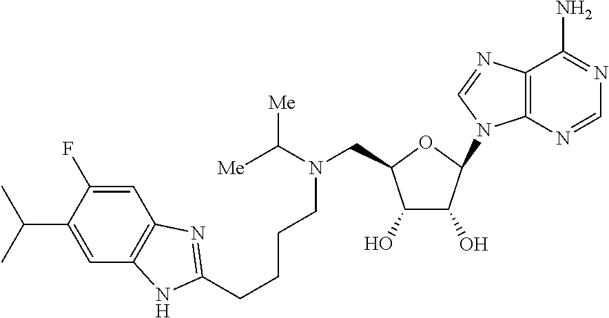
C(CCCN(C([Me])[Me])CC1C(O)C(O)C(N2C3=C(C(N)=NC=N3)N=C2)O1)C1=NC2=C(C=C(C(C)C)C(F)=C2)N1
